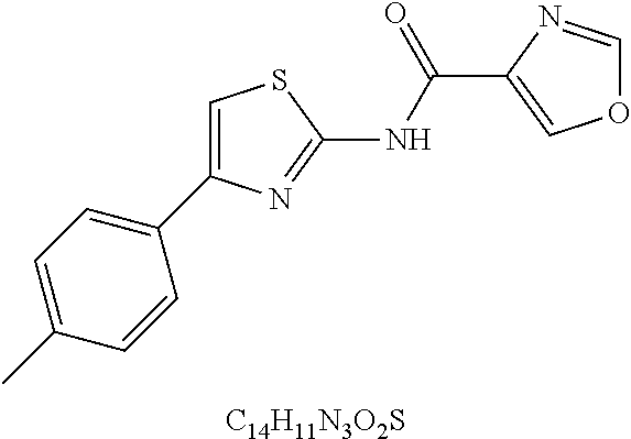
C1=C(C)C=CC(C2=CSC(NC(C3=COC=N3)=O)=N2)=C1.[C14H11N3O2S]
